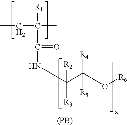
CCC(C)([R1])C(NC([R3])([R2])C(O[R6])([R4])[R5])=O.[(PB)]
